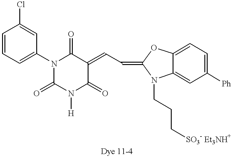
C1(=O)N([H])C(=O)C(=CC=C2OC3=CC=C([Ph])C=C3N2CCC[SO3- Et3NH+])C(=O)N1C1=CC=CC(Cl)=C1
